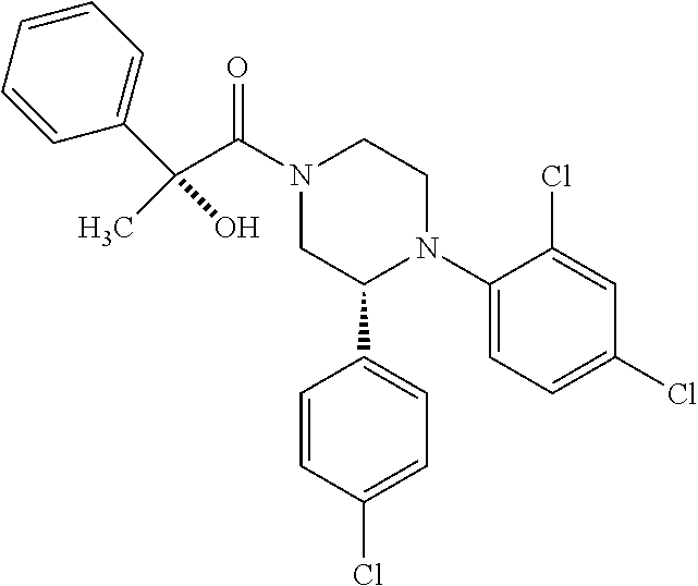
C1(N2CCN(C(=O)C(C3=CC=CC=C3)(C)O)CC2C2=CC=C(Cl)C=C2)=CC=C(Cl)C=C1Cl
